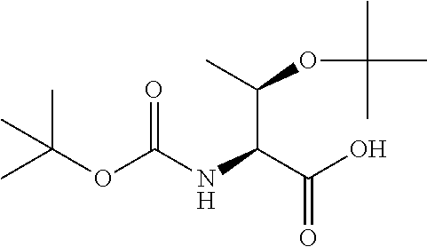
C(C(O)=O)(NC(OC(C)(C)C)=O)C(C)OC(C)(C)C
